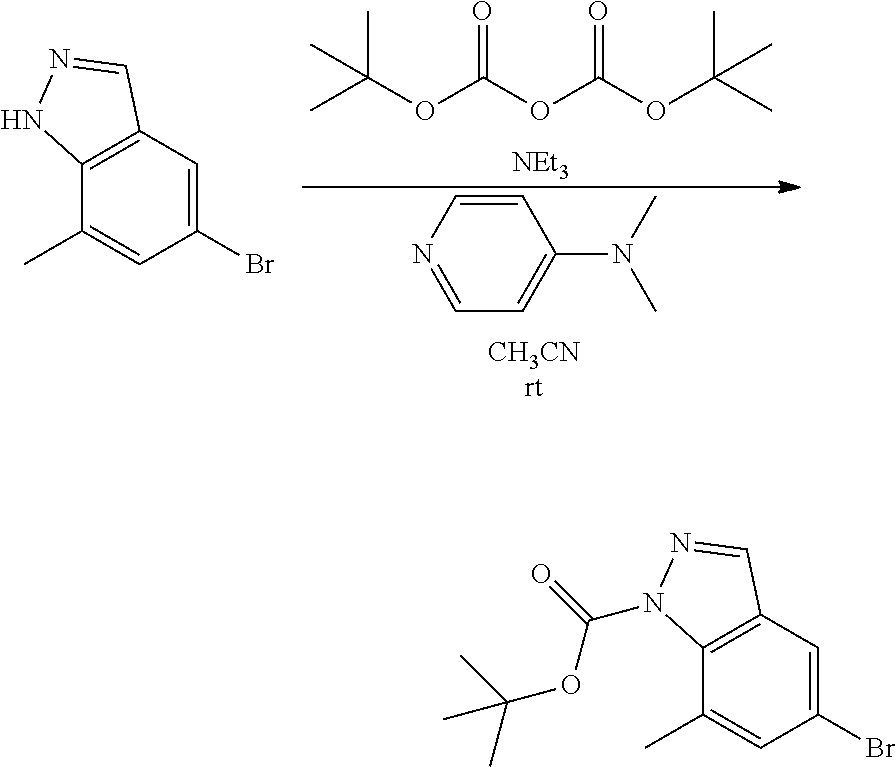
CC(OC(OC(OC(C)(C)C)=O)=O)(C)C.[NEt3].C1(Br)=CC2=C(C(C)=C1)NN=C2.C1=CN=CC=C1N(C)C.[CH3CNrt].C1(Br)=CC2=C(C(C)=C1)N(C(OC(C)(C)C)=O)N=C2
